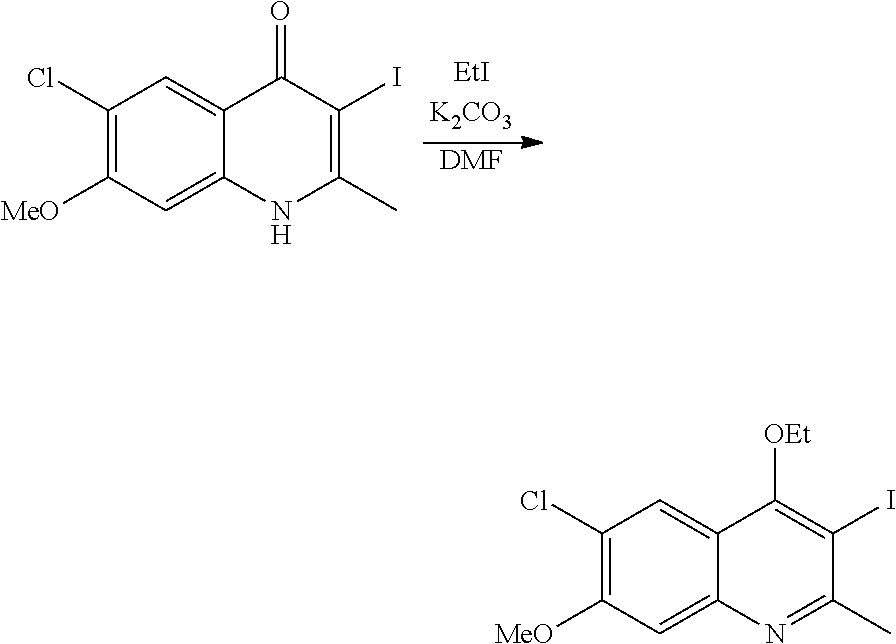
[DMF].C1(Cl)=C([MeO])C=C2C(=C1)C(=O)C(I)=C(C)N2.C1(Cl)=C([MeO])C=C2C(=C1)C([OEt])=C(I)C(C)=N2
